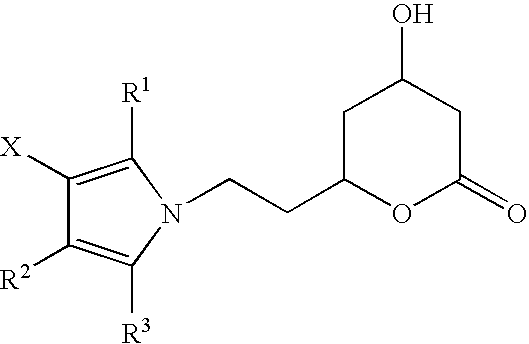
O1C(=O)CC(O)CC1CCN1C([R3])=C([R2])C([X])=C1[R1]
